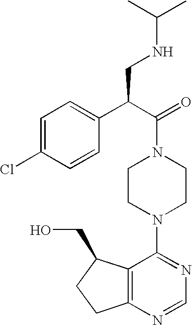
C12=C(N=CN=C1N1CCN(C(=O)C(C3=CC=C(Cl)C=C3)CNC(C)C)CC1)CCC2CO
